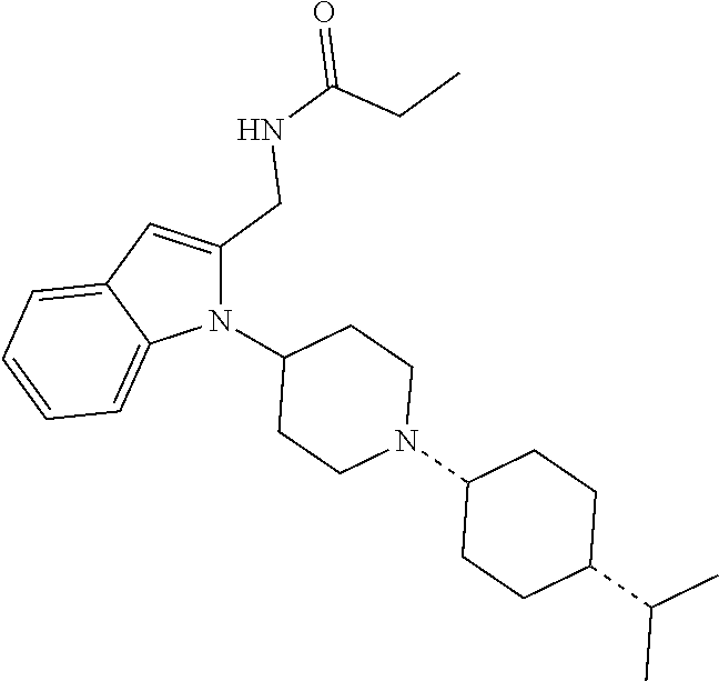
N1(C2CCN(C3CCC(C(C)C)CC3)CC2)C(CNC(=O)CC)=CC2=CC=CC=C12
